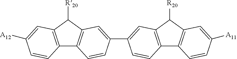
C12=C(C([R20])C3=C1C=CC(C1=CC4=C(C5=C(C4[R20])C=C([A11])C=C5)C=C1)=C3)C=C([A12])C=C2
